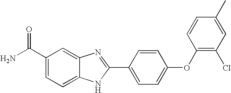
C1(C(N)=O)=CC=C2C(=C1)N=C(C1=CC=C(OC3=C(Cl)C=C(C)C=C3)C=C1)N2
